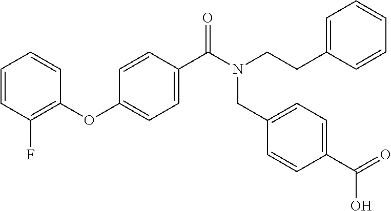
C1=CC(F)=C(OC2=CC=C(C(=O)N(CC3=CC=C(C(O)=O)C=C3)CCC3=CC=CC=C3)C=C2)C=C1
